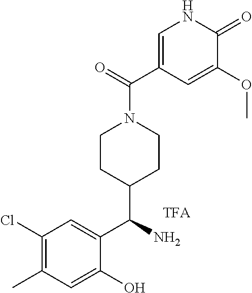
C1(Cl)=C(C)C=C(O)C(C(N)C2CCN(C(=O)C3=CNC(=O)C(OC)=C3)CC2)=C1
